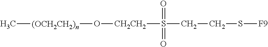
[(OCH2CH2)n](C)O[CH2CH2]S(CCS[F9])(=O)=O
